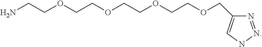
NCCOCCOCCOCCOCC1=CNN=N1
